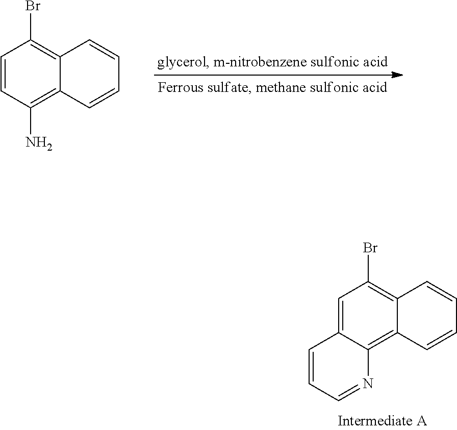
C1=C2C(=C3C(=C1Br)C=CC=C3)N=CC=C2.C1=CC(N)=C2C(=C1Br)C=CC=C2
